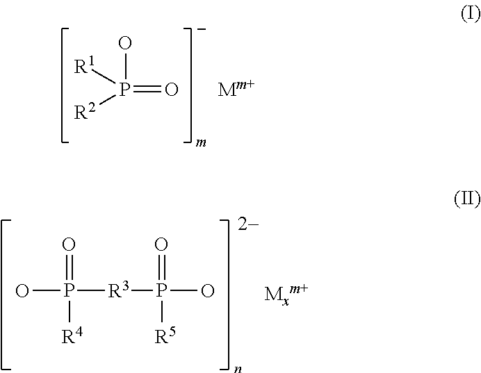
P(=O)(O)([R1])[R2].OP([R3]P(=O)([R5])O)([R4])=O
